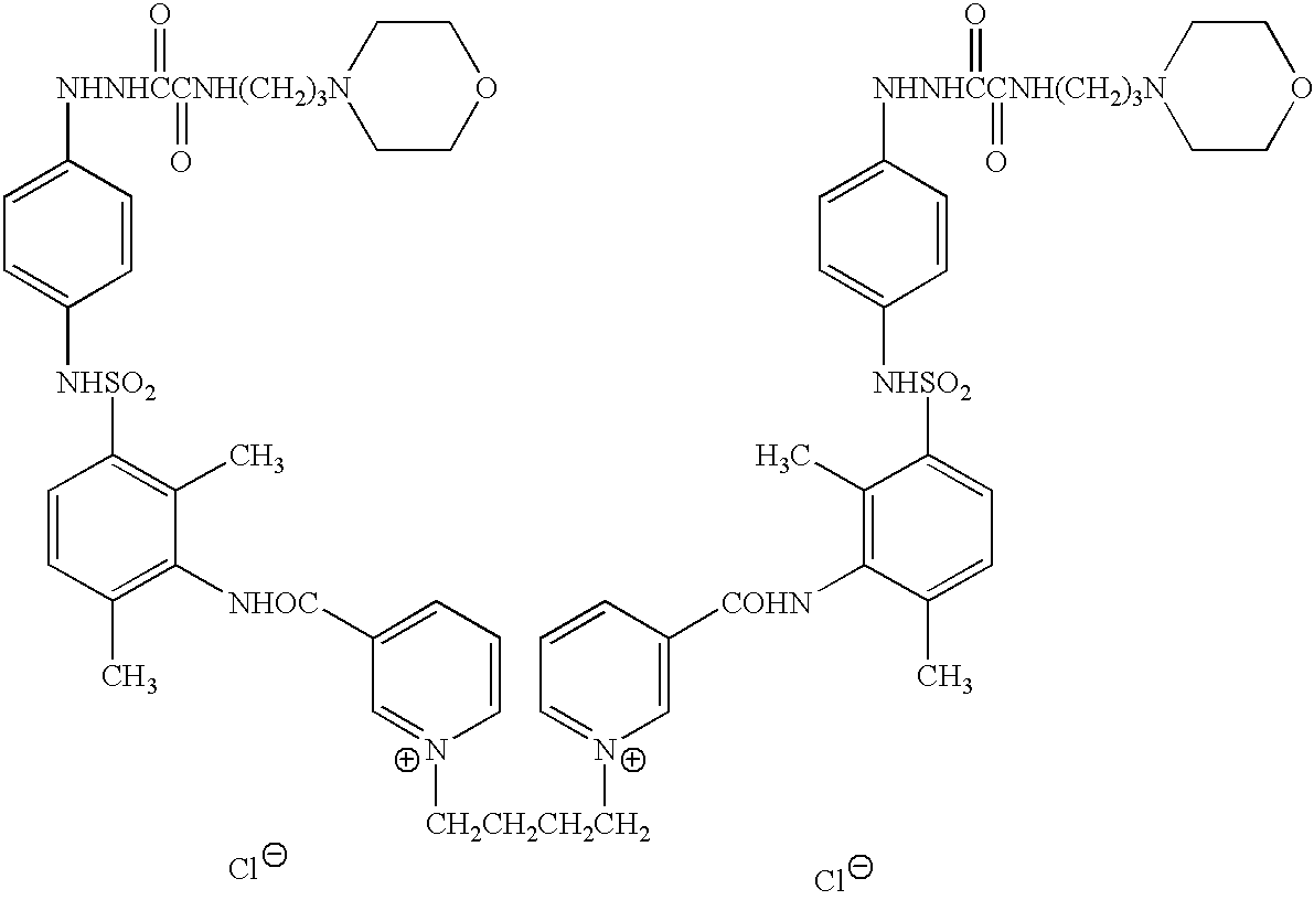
[Cl-].[Cl-].[NHNHCCNH(CH2)3N]1(C2=CC=C([NHSO2]C3=C(C)C([NHOC]C4=CC=C[N+]([CH2CH2CH2CH2][N+]5=CC=CC([COHN]C6=C(C)C([NHSO2]C7=CC=C([NHNHCCNH(CH2)3N]8(=O)(=O)CCOCC8)C=C7)=CC=C6C)=C5)=C4)=C(C)C=C3)C=C2)(=O)(=O)CCOCC1
